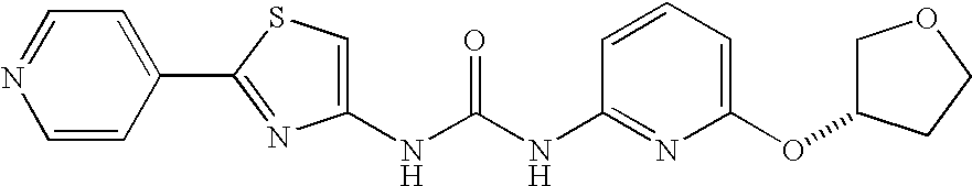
N(C(NC1=NC(OC2COCC2)=CC=C1)=O)C1=CSC(C2=CC=NC=C2)=N1
